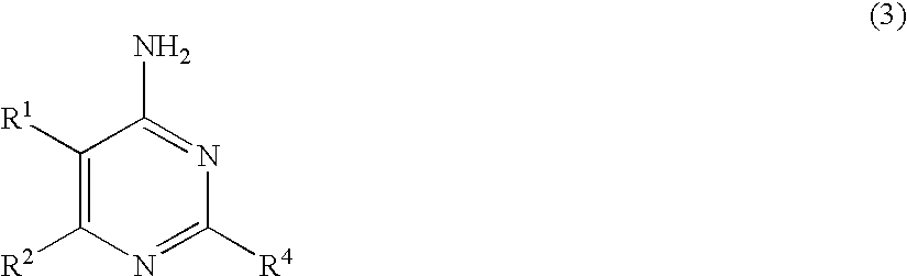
C1([R1])=C([R2])N=C([R4])N=C1N
